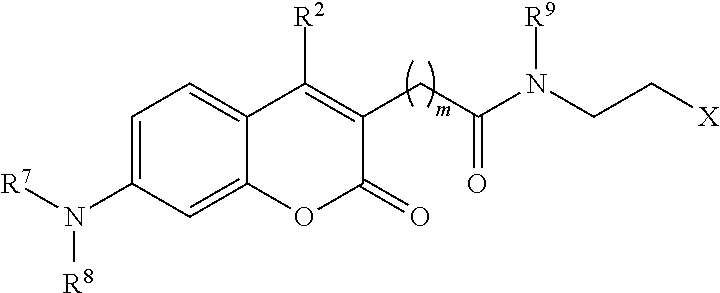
C1=C(N([R7])[R8])C=C2C(=C1)C([R2])=C(CC(N(CC[X])[R9])=O)C(=O)O2
